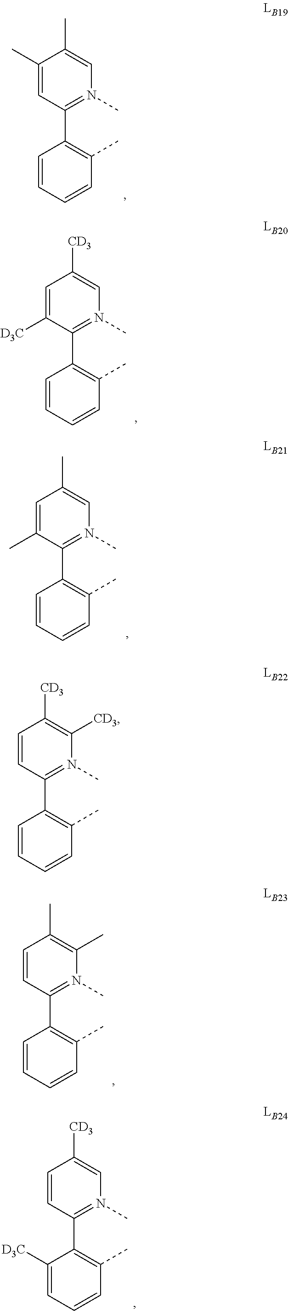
C1(C)=CC(C2=C(C)C=CC=C2)=N(C)C=C1C.C1=C([D3C])C(C2=C(C)C=CC=C2)=N(C)C=C1[CD3].C1=C(C)C(C2=C(C)C=CC=C2)=N(C)C=C1C.C1=CC(C2=C(C)C=CC=C2)=N(C)C([CD3])=C1[CD3].C1=CC(C2=C(C)C=CC=C2)=N(C)C(C)=C1C.C1=CC(C2=C(C)C=CC=C2[D3C])=N(C)C=C1[CD3]
